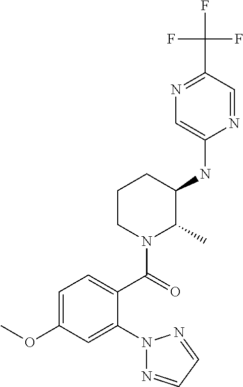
C1(NC2C(C)N(C(=O)C3=CC=C(OC)C=C3N3N=CC=N3)CCC2)=CN=C(C(F)(F)F)C=N1
